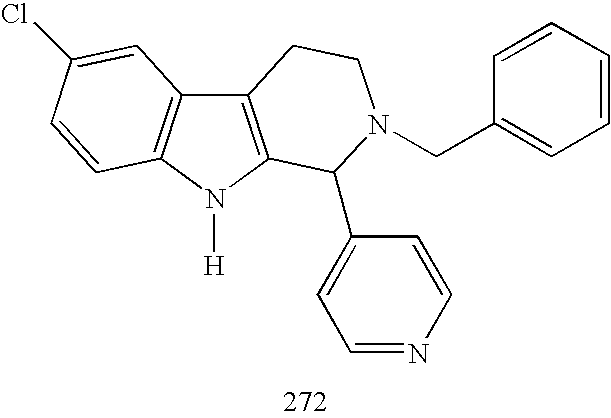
C12=C(N([H])C3=C1C=C(Cl)C=C3)C(C1=CC=NC=C1)N(CC1=CC=CC=C1)CC2
